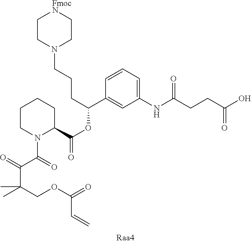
C1CN(CCCC(OC(=O)C2CCCCN2C(=O)C(=O)C(COC(=O)C=C)(C)C)C2=CC(NC(CCC(O)=O)=O)=CC=C2)CC[FmocN]1
